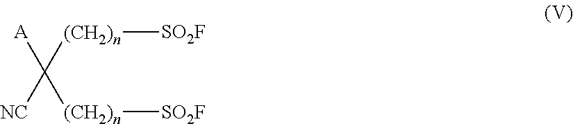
[A]C([(CH2)n][SO2F])([NC])[(CH2)n][SO2F]
